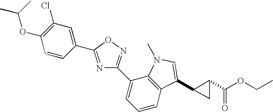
N1=C(C2=CC(Cl)=C(OC(C)C)C=C2)ON=C1C1=CC=CC2=C1N(C)C=C2C1CC1C(OCC)=O
